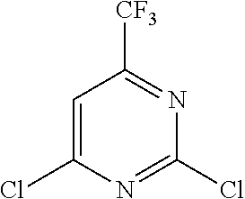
C1(Cl)=CC([CF3])=NC(Cl)=N1
